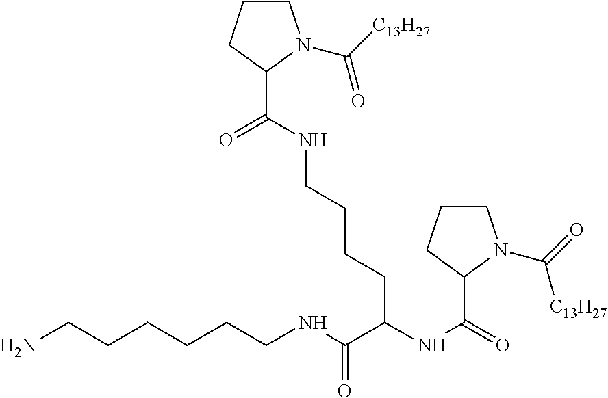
C1CCC(C(NCCCCC(NC(=O)C2N(C(=O)[C13H27])CCC2)C(NCCCCCCN)=O)=O)N1C([C13H27])=O
